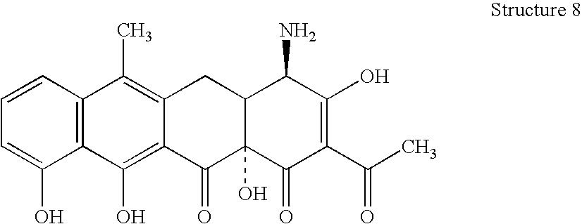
C1=CC2=C(C(O)=C1)C(O)=C1C(=C2C)CC2C(O)(C1=O)C(=O)C(C(C)=O)=C(O)C2N
